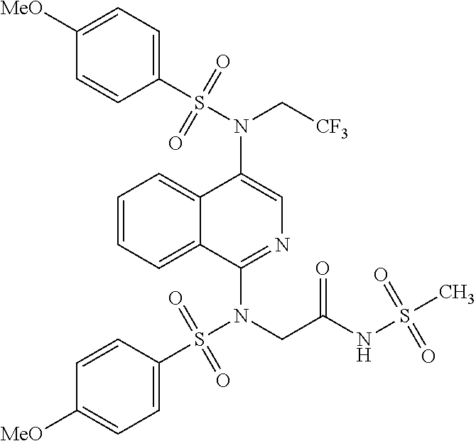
N(C1=CN=C(N(S(C2=CC=C([MeO])C=C2)(=O)=O)CC(NS(C)(=O)=O)=O)C2=CC=CC=C12)(C[CF3])S(C1=CC=C([MeO])C=C1)(=O)=O
